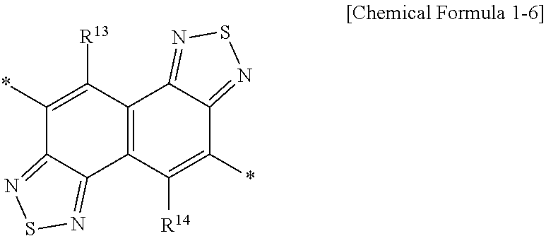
C12=C(C([R14])=C(*)C3=NSN=C13)C1=NSN=C1C(*)=C2[R13]
